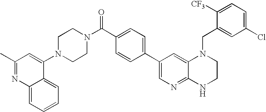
C1(C2=CN=C3C(=C2)N(CC2=CC(Cl)=CC=C2[CF3])CCN3)=CC=C(C(N2CCN(C3=CC(C)=NC4=CC=CC=C34)CC2)=O)C=C1
